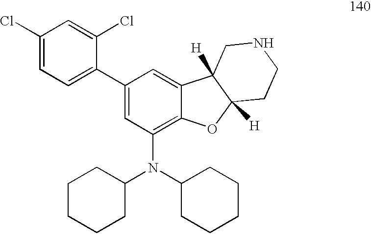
C1(Cl)=CC=C(C2=CC(N(C3CCCCC3)C3CCCCC3)=C3C(=C2)C2([H])C([H])(O3)CCNC2)C(Cl)=C1
